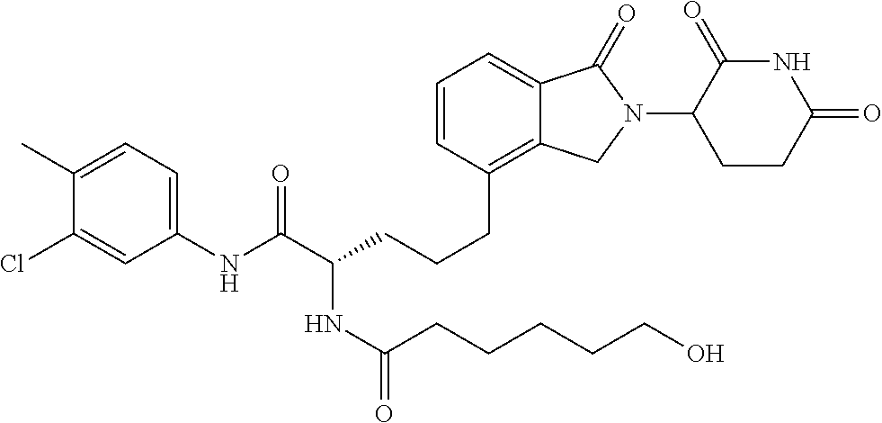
C(CCC1=C2C(=CC=C1)C(=O)N(C1C(=O)NC(=O)CC1)C2)C(C(NC1=CC=C(C)C(Cl)=C1)=O)NC(=O)CCCCCO
